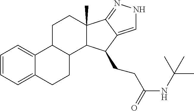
C1=CC=C2C(=C1)C1C(CC2)C2C(C)(CC1)C1=NNC=C1C2CCC(=O)NC(C)(C)C
